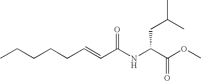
C(C=CC(NC(C(OC)=O)CC(C)C)=O)CCCC
